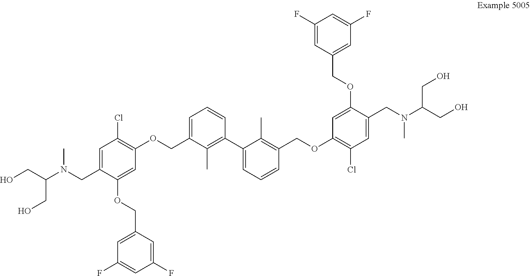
C(C(N(CC1=CC(Cl)=C(OCC2=CC=CC(C3=CC=CC(COC4=C(Cl)C=C(CN(C(CO)CO)C)C(OCC5=CC(F)=CC(F)=C5)=C4)=C3C)=C2C)C=C1OCC1=CC(F)=CC(F)=C1)C)CO)O
